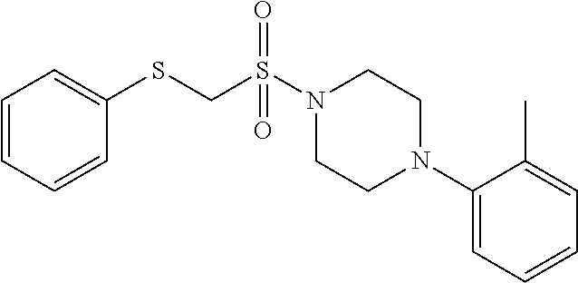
N1(S(CSC2=CC=CC=C2)(=O)=O)CCN(C2=CC=CC=C2C)CC1
